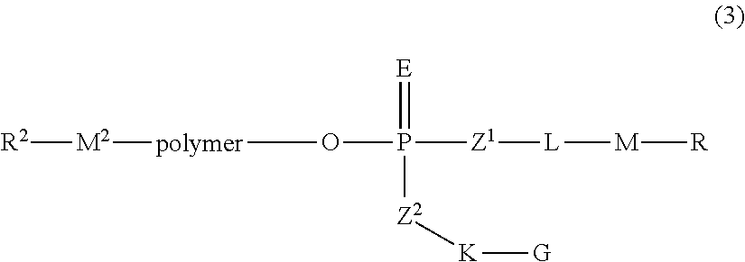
[M2]([polymer]OP([Z2][K][G])(=[E])[Z1][L][M][R])[R2]
